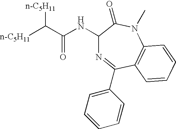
C1(NC(C([n-C5H11])[n-C5H11])=O)N=C(C2=CC=CC=C2)C2=C(N(C)C1=O)C=CC=C2
